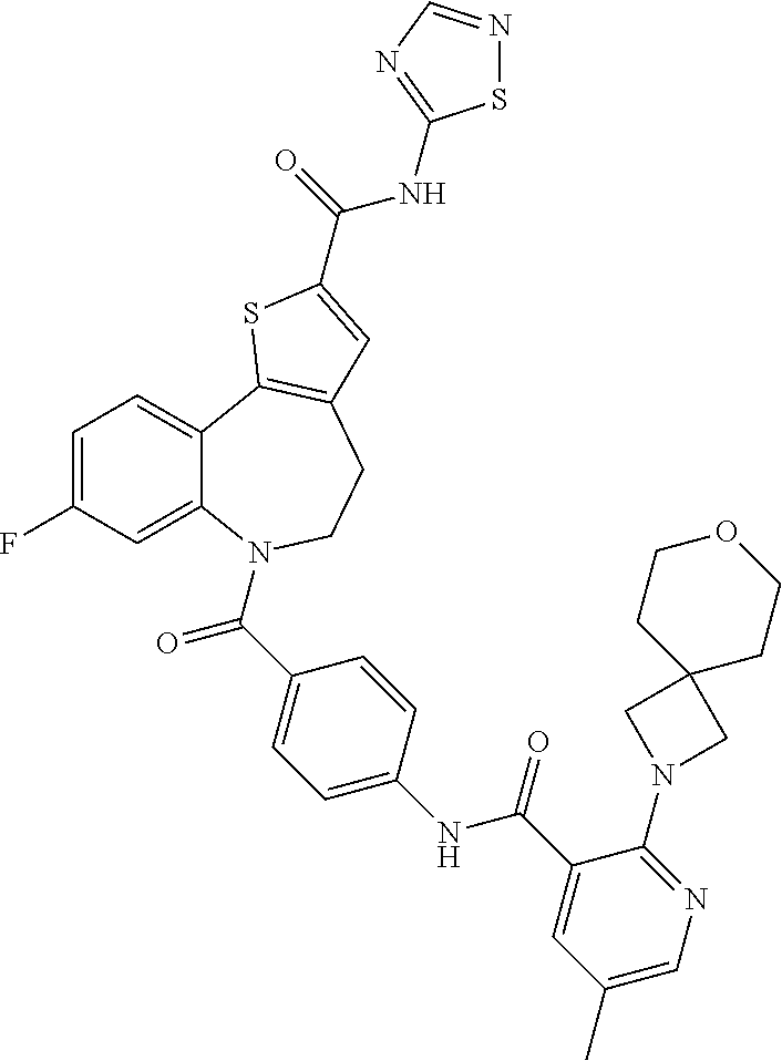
C1=C(F)C=C2C(=C1)C1=C(CCN2C(=O)C2=CC=C(NC(=O)C3=CC(C)=CN=C3N3CC4(C3)CCOCC4)C=C2)C=C(C(=O)NC2=NC=NS2)S1
